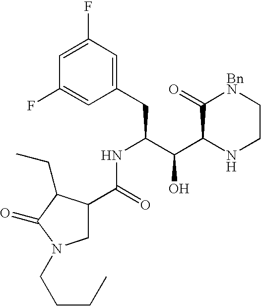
C1C(C(NC(CC2=CC(F)=CC(F)=C2)C(C2NCC[BnN]C2=O)O)=O)C(CC)C(=O)N1CCCC
